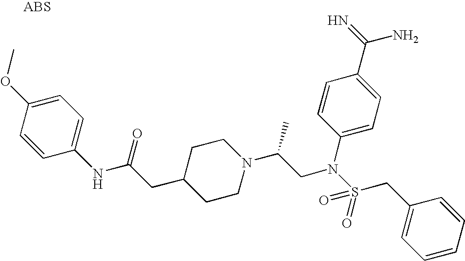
C1(OC)=CC=C(NC(CC2CCN(C(CN(S(CC3=CC=CC=C3)(=O)=O)C3=CC=C(C(N)=N)C=C3)C)CC2)=O)C=C1
